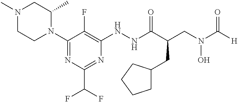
C1(N2C(C)CN(C)CC2)=NC(C(F)F)=NC(NNC(C(CN(C([H])=O)O)CC2CCCC2)=O)=C1F
